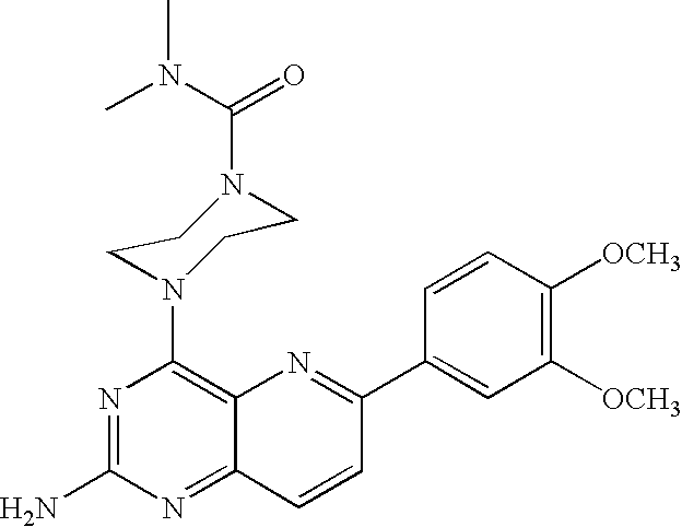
N1=C(N)N=C2C(=C1N1CCN(C(=O)N(C)C)CC1)N=C(C1=CC([OCH3])=C([OCH3])C=C1)C=C2
